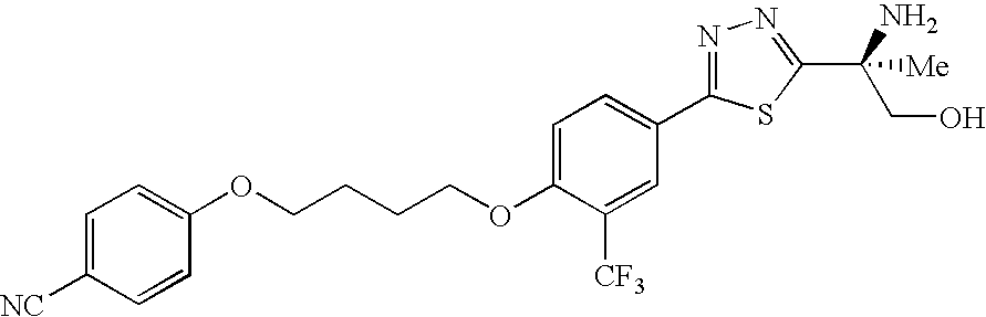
O(CCCCOC1=CC=C(C2=NN=C(C(N)(CO)[Me])S2)C=C1[CF3])C1=CC=C([NC])C=C1
